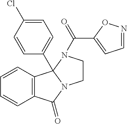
C1=CC2=C(C=C1)C(=O)N1CCN(C(C3=CC=NO3)=O)C21C1=CC=C(Cl)C=C1
